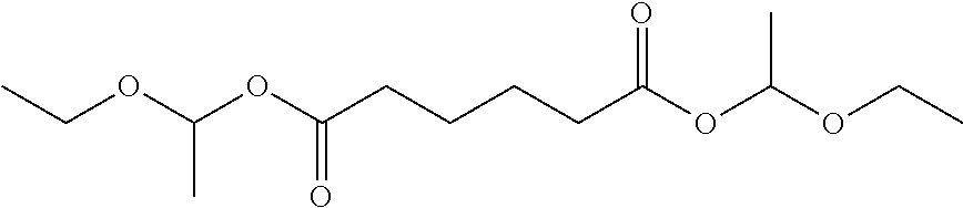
C(CCCC(OC(OCC)C)=O)C(OC(OCC)C)=O
